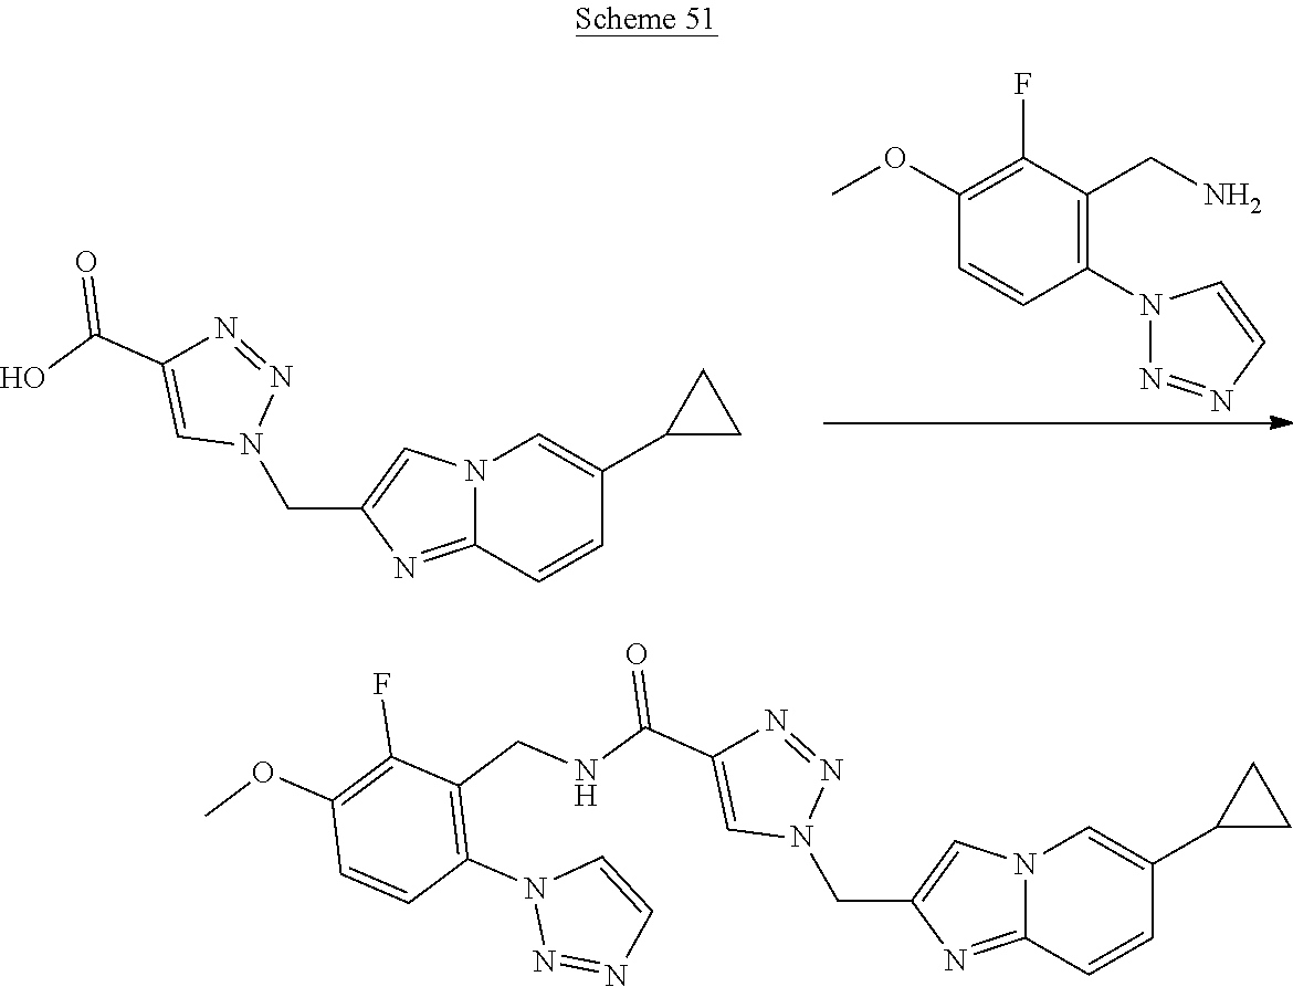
N12C(=NC(CN3N=NC(C(O)=O)=C3)=C1)C=CC(C1CC1)=C2.C1(N2N=NC=C2)=C(CN)C(F)=C(OC)C=C1.N12C(=NC(CN3N=NC(C(=O)NCC4=C(N5N=NC=C5)C=CC(OC)=C4F)=C3)=C1)C=CC(C1CC1)=C2
